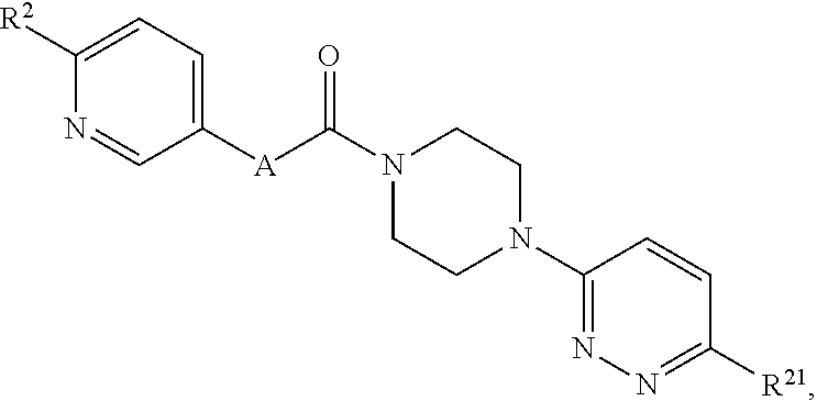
N1(C([A]C2=CC=C([R2])N=C2)=O)CCN(C2=NN=C([R21])C=C2)CC1
